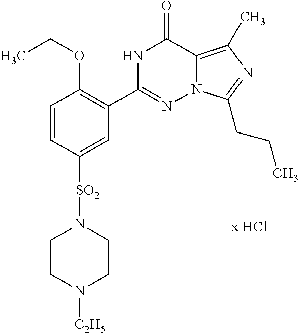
CCOC1=C(C2=NN3C(=C(C)N=C3CCC)C(=O)N2)C=C([SO2]N2CCN([C2H5])CC2)C=C1
